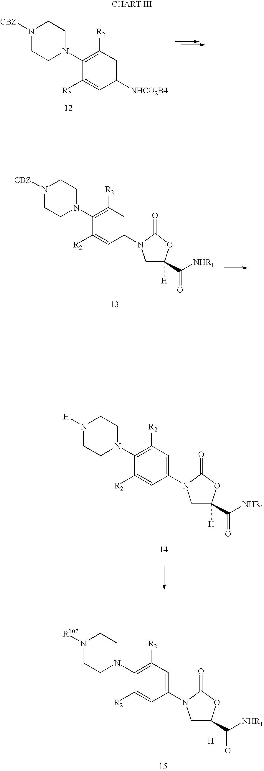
N1([R107])CCN(C2=C([R2])C=C(N3CC(C([NHR1])=O)([H])OC3=O)C=C2[R2])CC1.N1([CBZ])CCN(C2=C([R2])C=C([NHCO2B4])C=C2[R2])CC1.N1([CBZ])CCN(C2=C([R2])C=C(N3CC(C([NHR1])=O)([H])OC3=O)C=C2[R2])CC1.N1([H])CCN(C2=C([R2])C=C(N3CC(C([NHR1])=O)([H])OC3=O)C=C2[R2])CC1
